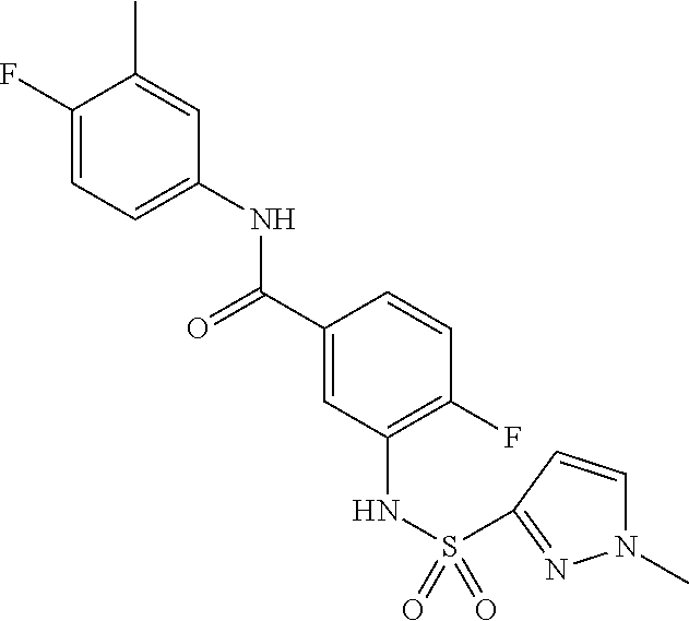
C1(F)=CC=C(NC(C2=CC(NS(=O)(=O)C3=NN(C)C=C3)=C(F)C=C2)=O)C=C1C
